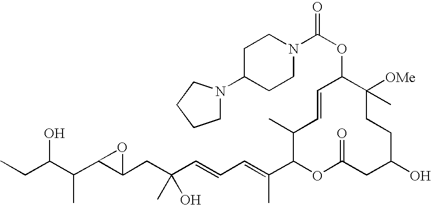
CCC(C(C1C(CC(C=CC=C(C2OC(=O)CC(O)CCC([OMe])(C)C(OC(=O)N3CCC(N4CCCC4)CC3)C=CC2C)C)(O)C)O1)C)O
